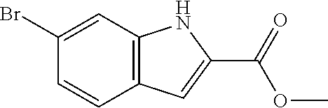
C1(Br)=CC2=C(C=C1)C=C(C(=O)OC)N2
